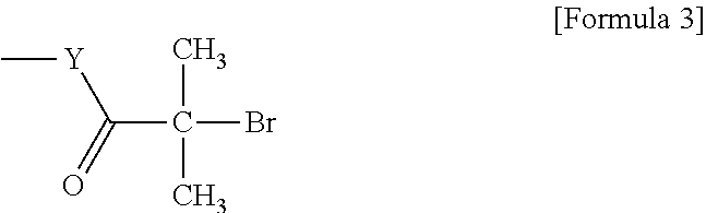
C(C(Br)(C)C)(=O)[Y]C
